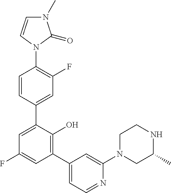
N1(C2=C(F)C=C(C3=CC(F)=CC(C4=CC=NC(N5CC(C)NCC5)=C4)=C3O)C=C2)C(=O)N(C)C=C1
